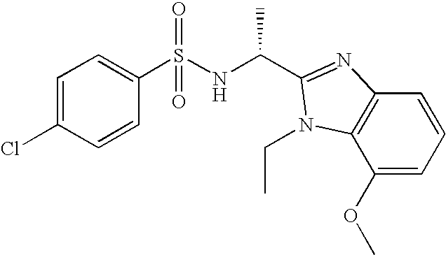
C1=C(Cl)C=CC(S(NC(C2=NC3=C(C(OC)=CC=C3)N2CC)C)(=O)=O)=C1
